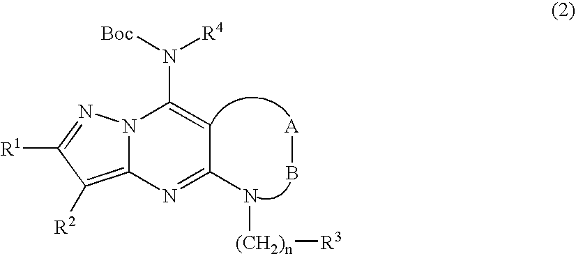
N12C(=C([R2])C([R1])=N1)N=C(N[(CH2)n][R3])C=C2N([Boc])[R4].B[A]
